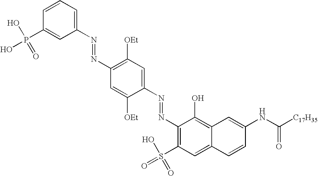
C1(N=NC2=C([OEt])C=C(N=NC3=C(S(=O)(O)=O)C=C4C(=C3O)C=C(NC([C17H35])=O)C=C4)C([OEt])=C2)=CC=CC(P(O)(O)=O)=C1
